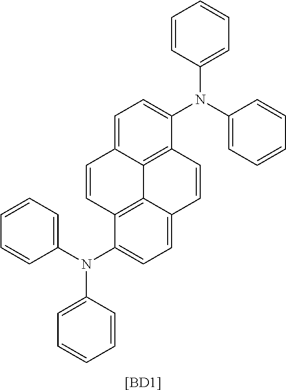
C1=C2C3=C(C(N(C4=CC=CC=C4)C4=CC=CC=C4)=C1)C=CC1=CC=C(N(C4=CC=CC=C4)C4=CC=CC=C4)C(=C31)C=C2.[[BD1]]
